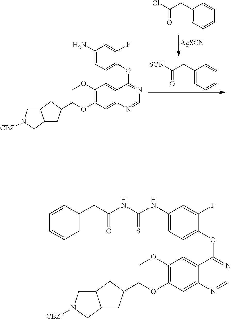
C(OC1=C(OC)C=C2C(=C1)N=CN=C2OC1=CC=C(NC(=S)NC(=O)CC2=CC=CC=C2)C=C1F)C1CC2C(CN([CBZ])C2)C1.C1(CC(Cl)=O)=CC=CC=C1.C1(CC([SCN])=O)=CC=CC=C1.C(OC1=C(OC)C=C2C(=C1)N=CN=C2OC1=CC=C(N)C=C1F)C1CC2C(CN([CBZ])C2)C1.[AgSCN]
